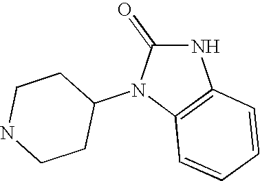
N1C(=O)N(C2CCNCC2)C2=C1C=CC=C2
